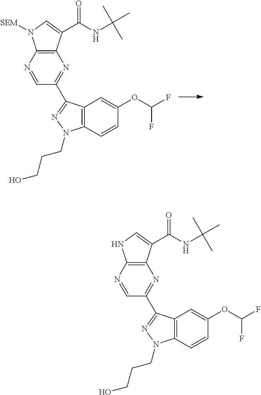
C12=C(N=CC(C3=NN(CCCO)C4=C3C=C(OC(F)F)C=C4)=N1)N([SEM])C=C2C(NC(C)(C)C)=O.C12=C(N=CC(C3=NN(CCCO)C4=C3C=C(OC(F)F)C=C4)=N1)NC=C2C(NC(C)(C)C)=O
